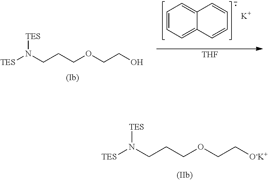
[TES]N(CCCOCC[O-K+])[TES].[THF].C1=CC=C2C(=C1)C=CC=C2.[K].[TES]N(CCCOCCO)[TES]
